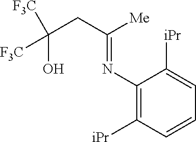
C(CC([Me])=NC1=C([iPr])C=CC=C1[iPr])(O)([F3C])[F3C]
